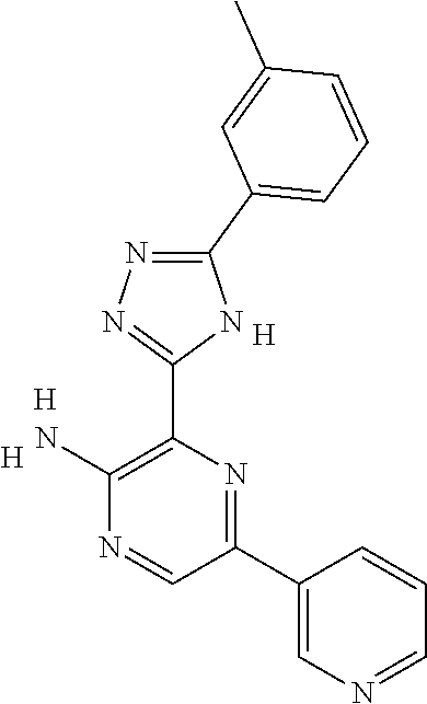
C1(C2=NC(C3=NN=C(C4=CC=CC(C)=C4)N3)=C(N)N=C2)=CN=CC=C1.[H].[H].[H]
